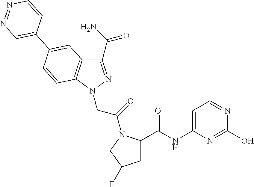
C1(C(N)=O)=NN(CC(=O)N2C(C(=O)NC3=CC=NC(O)=N3)CC(F)C2)C2=C1C=C(C1=CN=NC=C1)C=C2
